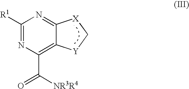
C1([R1])=NC(C([NR3R4])=O)=C2C(=N1)[X]C[Y]2
